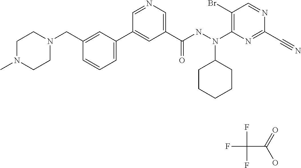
C1N(C)CCN(CC2=CC(C3=CC(C(NN(C4=C(Br)C=NC(C#N)=N4)C4CCCCC4)=O)=CN=C3)=CC=C2)C1.FC(F)(F)C(=O)O
